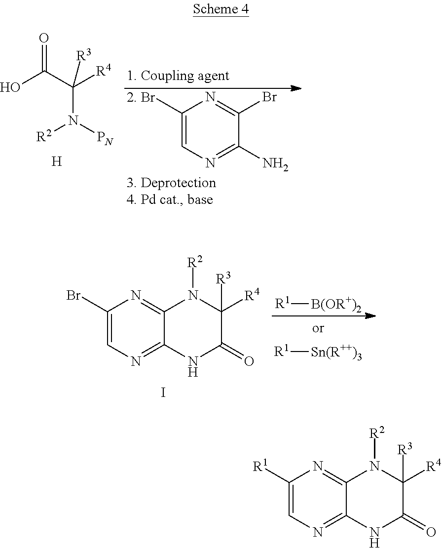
OC(C([R4])(N([PN])[R2])[R3])=O.[H].C1([2. Br])=CN=C(N)C(Br)=N1.[R1][Sn(R++)3].[R1][B(OR+)2].C1(Br)=CN=C2C(=N1)N([R2])C([R4])([R3])C(=O)N2.I.C1([R1])=CN=C2C(=N1)N([R2])C([R4])([R3])C(=O)N2
